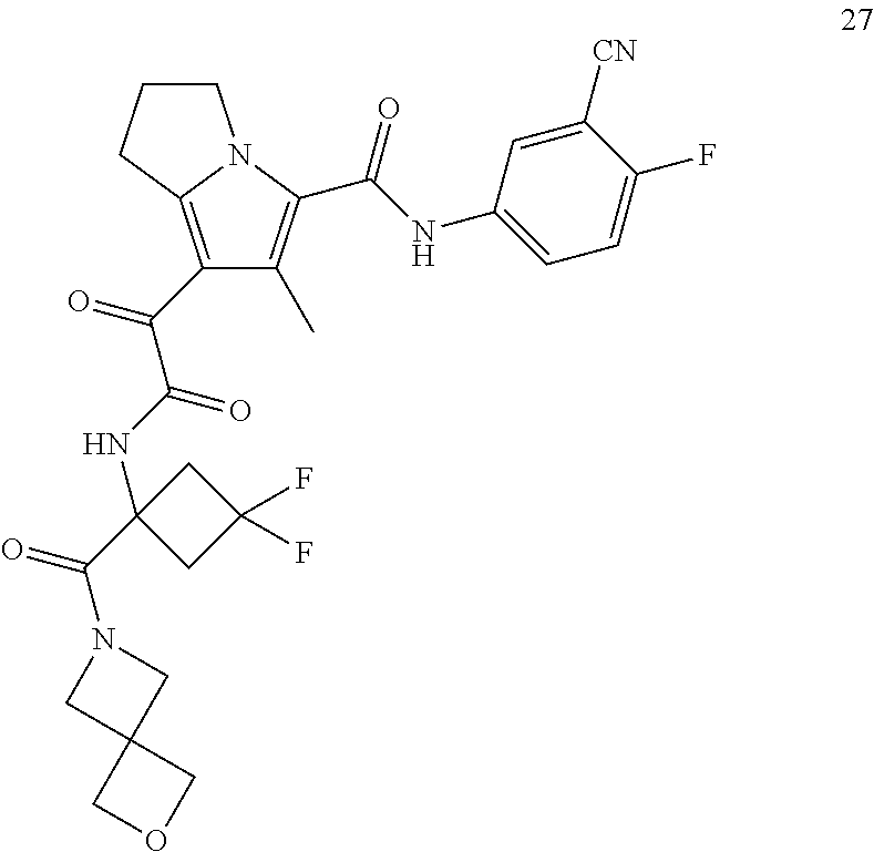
C1(C(C(NC2(C(=O)N3CC4(C3)COC4)CC(F)(F)C2)=O)=O)=C2N(C(C(NC3=CC=C(F)C([CN])=C3)=O)=C1C)CCC2
